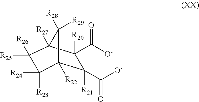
C1(C([O-])=O)([R21])C2([R22])C([R23])([R24])C([R25])([R26])C([R27])(C1(C([O-])=O)[R20])C2([R28])[R29]
